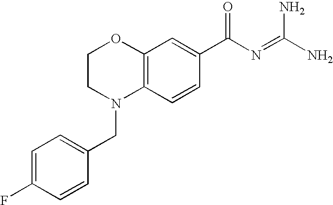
C12=C(C=CC(C(N=C(N)N)=O)=C1)N(CC1=CC=C(F)C=C1)CCO2
